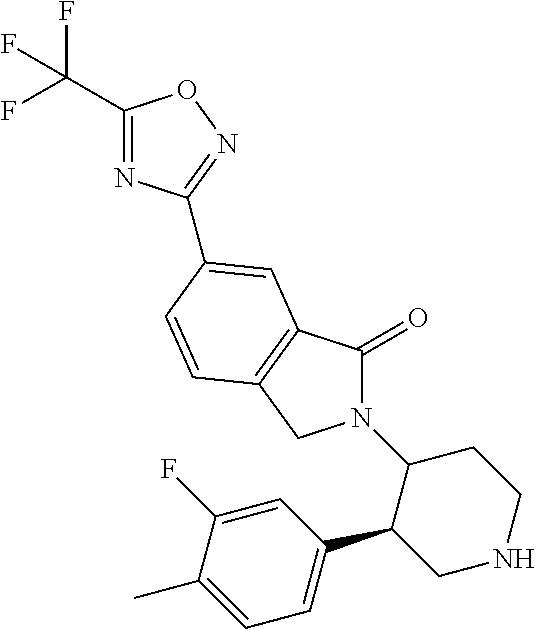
C1(C(F)(F)F)=NC(C2=CC3=C(CN(C4C(C5=CC=C(C)C(F)=C5)CNCC4)C3=O)C=C2)=NO1
